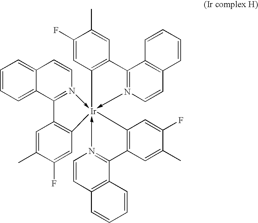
C12=CC=CC=C1C1=N(->[Ir]34(-N5=C(C6=C3C=C(F)C(C)=C6)C3=C(C=C5)C=CC=C3)(-N3=C(C5=C(C=C3)C=CC=C5)C3=C4C=C(F)C(C)=C3)C3=C1C=C(C)C(F)=C3)C=C2
